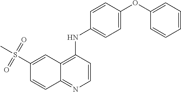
C1(S(C)(=O)=O)=CC2=C(NC3=CC=C(OC4=CC=CC=C4)C=C3)C=CN=C2C=C1
